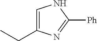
C1=C(CC)N=C([Ph])N1
